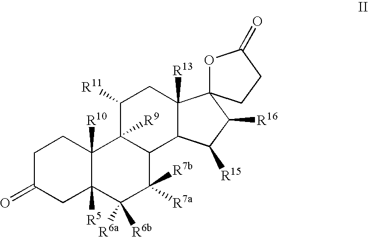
C1C(=O)CC2([R5])C([R10])(C1)C1([R9])C(C([R7a])([R7b])C2([R6b])[R6a])C2C([R13])(CC1[R11])C1(C([R16])C2[R15])OC(=O)CC1
